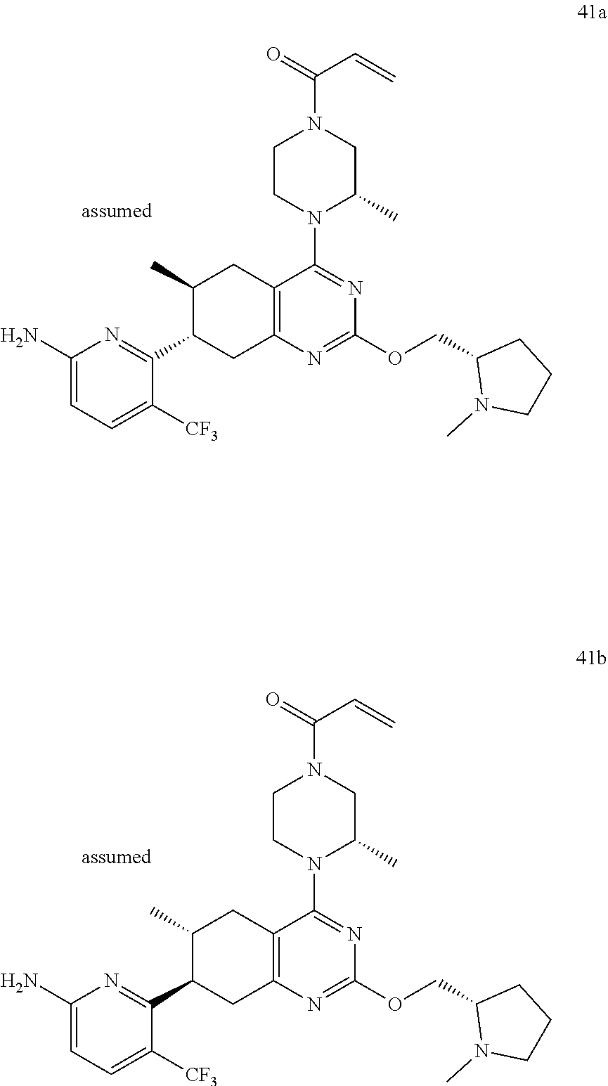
C1(N)=CC=C([CF3])C(C2CC3=C(CC2C)C(N2C(C)CN(C(C=C)=O)CC2)=NC(OCC2N(C)CCC2)=N3)=N1.C1(N)=CC=C([CF3])C(C2CC3=C(CC2C)C(N2C(C)CN(C(C=C)=O)CC2)=NC(OCC2N(C)CCC2)=N3)=N1
